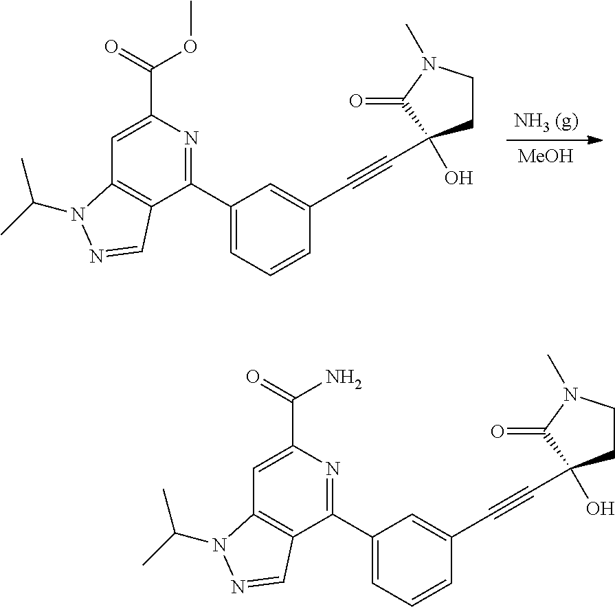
[NH3 (g)].[MeOH].C1=C(C2=NC(C(=O)OC)=CC3=C2C=NN3C(C)C)C=C(C#CC2(O)CCN(C)C2=O)C=C1.C1=C(C2=NC(C(=O)N)=CC3=C2C=NN3C(C)C)C=C(C#CC2(O)CCN(C)C2=O)C=C1
